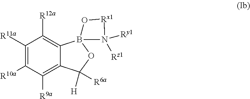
C1([R11a])=C([R10a])C([R9a])=C2C(=C1[R12a])B1(OC2([H])[R6a])O[Rx1]N1([Ry1])[Rz1]
